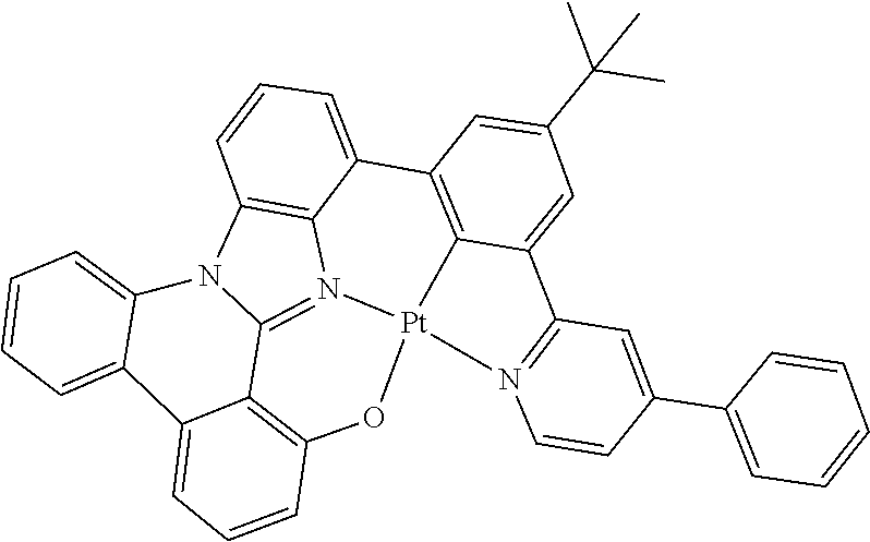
C12=N3C4=C5N1C1=CC=CC=C1C1=CC=CC(=C21)O[Pt]31C2=C(C4=CC=C5)C=C(C(C)(C)C)C=C2C2=N1C=CC(C1=CC=CC=C1)=C2
